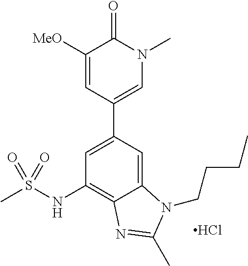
C1([MeO])=CC(C2=CC(NS(C)(=O)=O)=C3C(=C2)N(CCCC)C(C)=N3)=CN(C)C1=O.Cl
